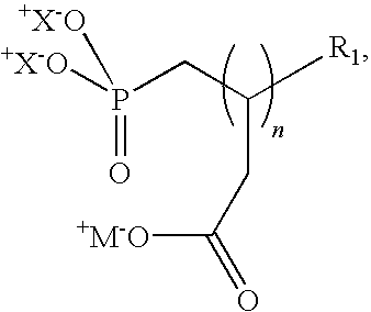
P(CC([R1])CC(=O)[+M-O])(=O)([+X-O])[+X-O]
